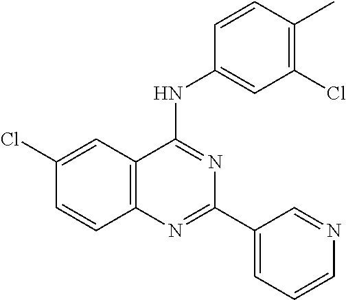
C12=C(C=C(Cl)C=C1)C(NC1=CC(Cl)=C(C)C=C1)=NC(C1=CC=CN=C1)=N2
